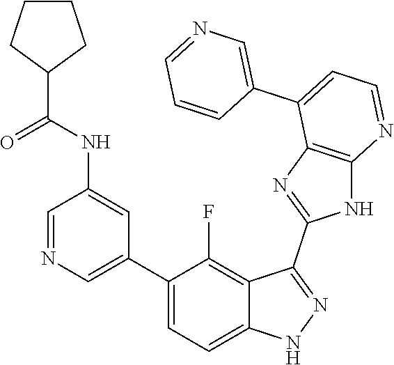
C1=NC=C(C2=CC=C3C(=C2F)C(C2=NC4=C(N2)N=CC=C4C2=CN=CC=C2)=NN3)C=C1NC(=O)C1CCCC1
